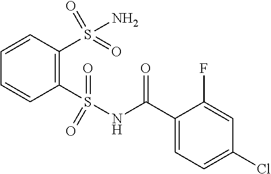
C1(Cl)=CC=C(C(NS(C2=C(S(N)(=O)=O)C=CC=C2)(=O)=O)=O)C(F)=C1
